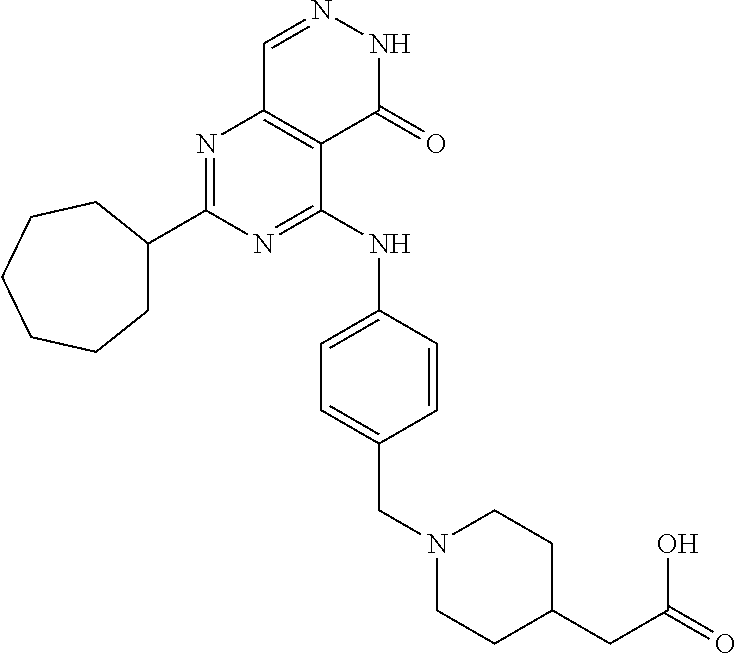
C1C(C2=NC3=C(C(NC4=CC=C(CN5CCC(CC(O)=O)CC5)C=C4)=N2)C(=O)NN=C3)CCCCC1
